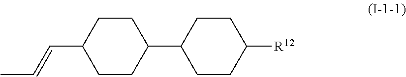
CC=CC1CCC(C2CCC([R12])CC2)CC1
